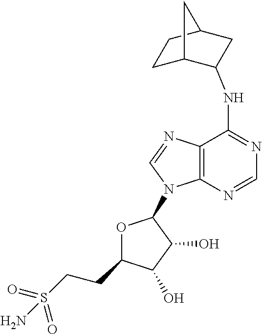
C1(NC2C3CCC(C2)C3)=NC=NC2=C1N=CN2C1OC(CCS(=O)(=O)N)C(O)C1O
